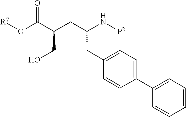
[R7]OC(=O)C(CO)CC(CC1=CC=C(C2=CC=CC=C2)C=C1)N[P2]
